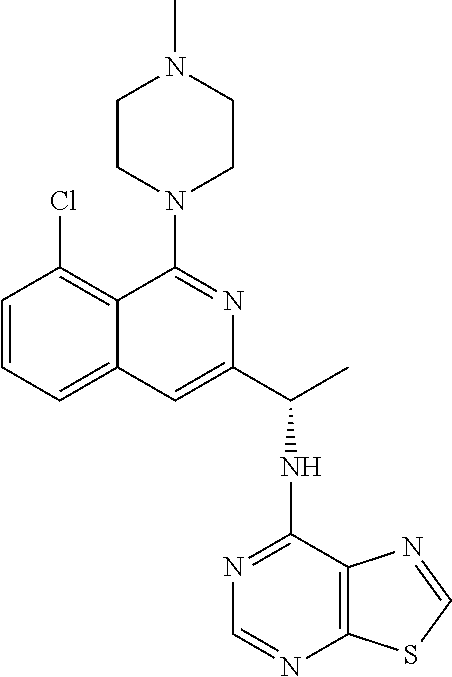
C1=CC=C2C(=C1Cl)C(N1CCN(C)CC1)=NC(C(NC1=NC=NC3=C1N=CS3)C)=C2
